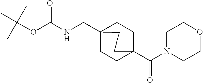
C1CC2(CNC(OC(C)(C)C)=O)CCC1(C(N1CCOCC1)=O)CC2
